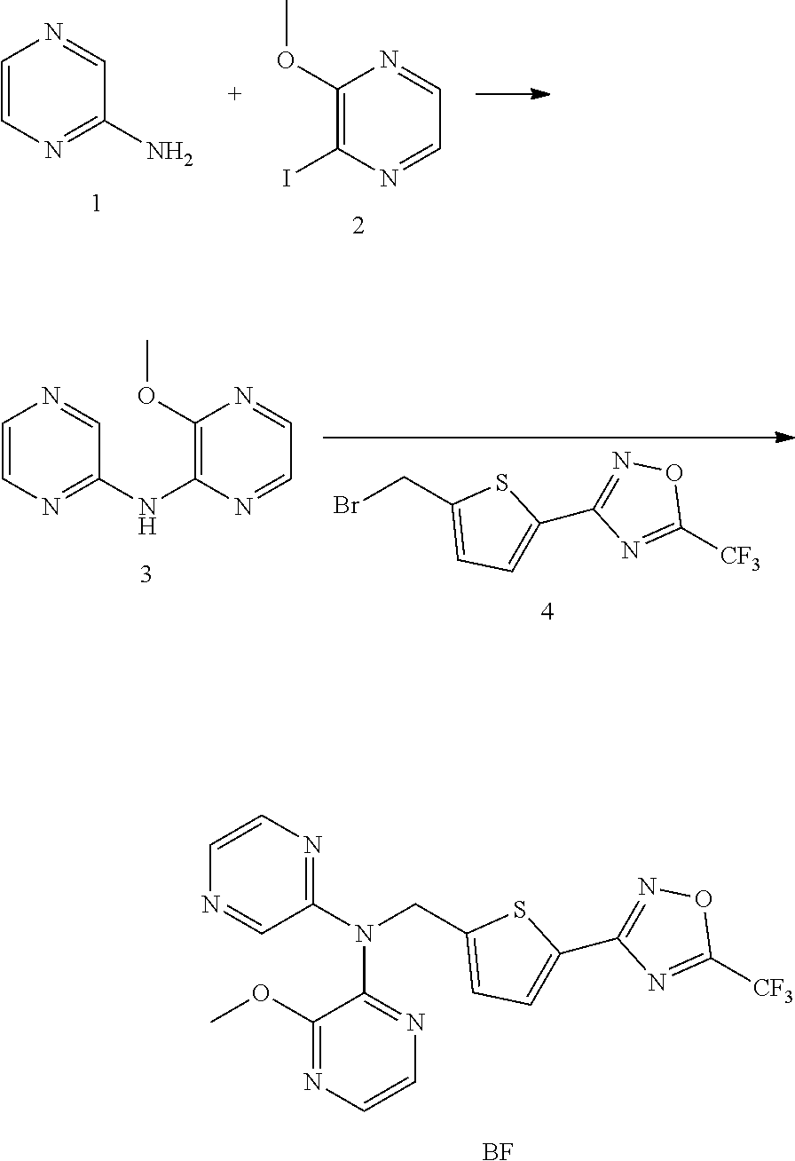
C1(OC)=C(I)N=CC=N1.C1=CN=C(N)C=N1.BrCC1=CC=C(C2=NOC([CF3])=N2)S1.C1=CN=C(NC2=C(OC)N=CC=N2)C=N1.N1=C(N(CC2=CC=C(C3=NOC([CF3])=N3)S2)C2=NC=CN=C2OC)C=NC=C1.[BF]
